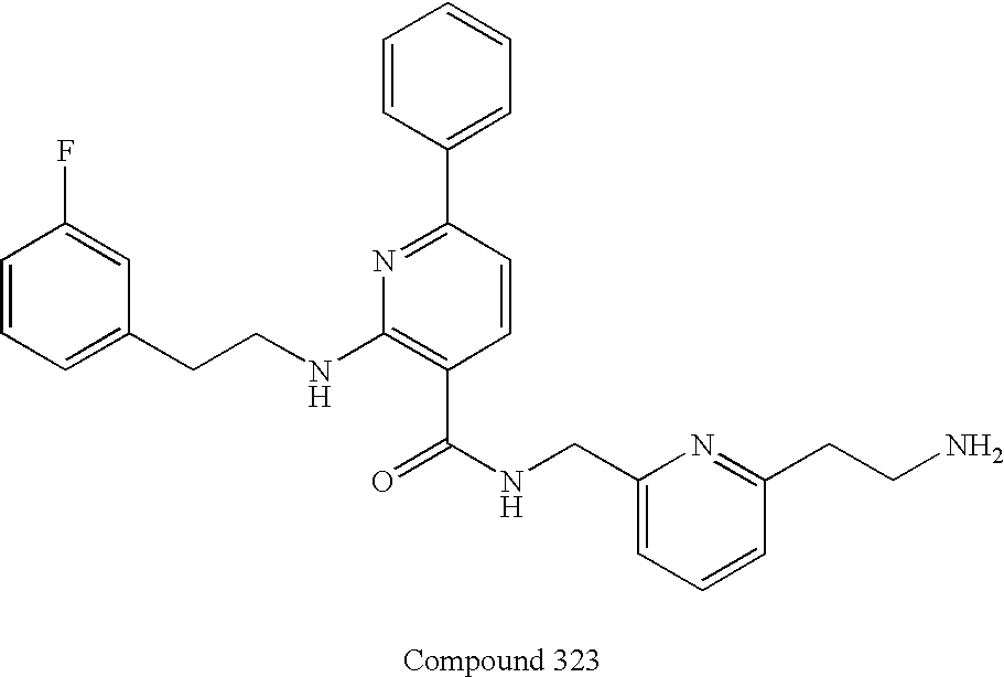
C1=CC=C(CCNC2=C(C(NCC3=CC=CC(CCN)=N3)=O)C=CC(C3=CC=CC=C3)=N2)C=C1F
